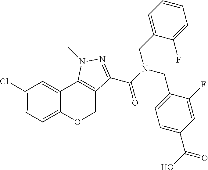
C1(Cl)=CC=C2C(=C1)C1=C(CO2)C(C(N(CC2=CC=C(C(=O)O)C=C2F)CC2=CC=CC=C2F)=O)=NN1C
